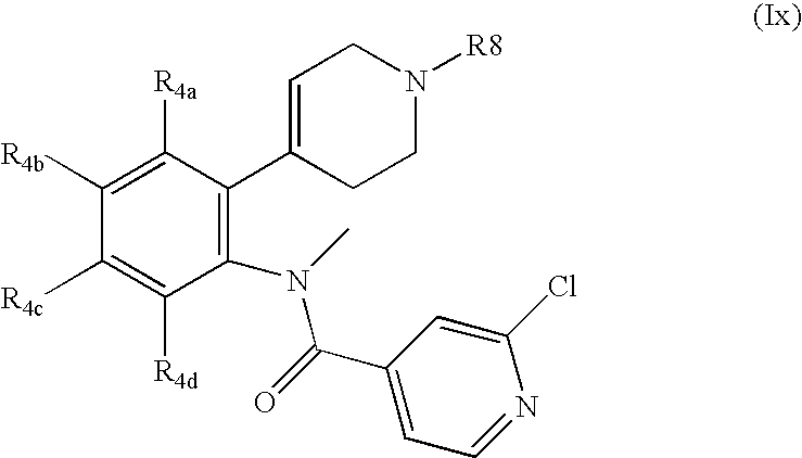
C1([R4b])=C([R4a])C(C2=CCN([R8])CC2)=C(N(C(C2=CC=NC(Cl)=C2)=O)C)C([R4d])=C1[R4c]
